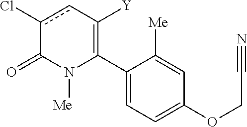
C1(C2=C([Y])cc(Cl)C(=O)N2[Me])=CC=C(OCC#N)C=C1[Me]
